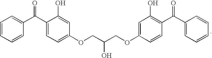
C1=CC=CC(C(C2=CC=C(OCC(COC3=CC(O)=C(C(C4=CC=CC=C4)=O)C=C3)O)C=C2O)=O)=C1
